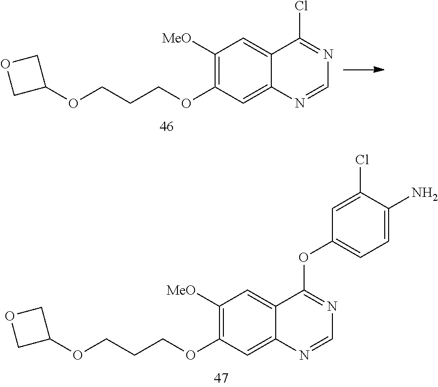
C1([MeO])=C(OCCCOC2COC2)C=C2C(=C1)C(Cl)=NC=N2.C1([MeO])=C(OCCCOC2COC2)C=C2C(=C1)C(OC1=CC=C(N)C(Cl)=C1)=NC=N2
